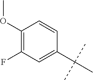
CC(C)(C)C1=CC(F)=C(OC)C=C1
